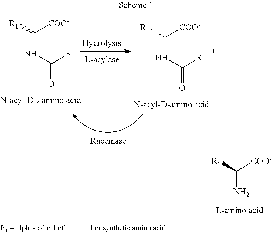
C(NC(=O)[R])([R1])[COO-].C(NC(=O)[R])([R1])[COO-].[R1]C([COO-])N
